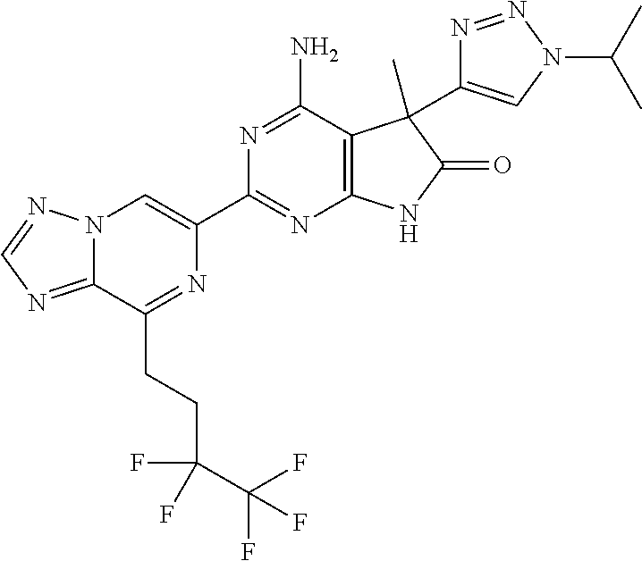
C12=NC=NN1C=C(C1=NC3=C(C(N)=N1)C(C)(C1=CN(C(C)C)N=N1)C(=O)N3)N=C2CCC(F)(C(F)(F)F)F
